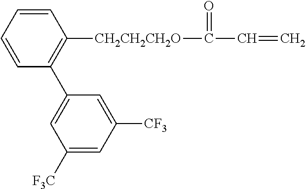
C1=CC(C2=CC([F3C])=CC([CF3])=C2)=C([CH2CH2CH2O]C(=O)C=C)C=C1
